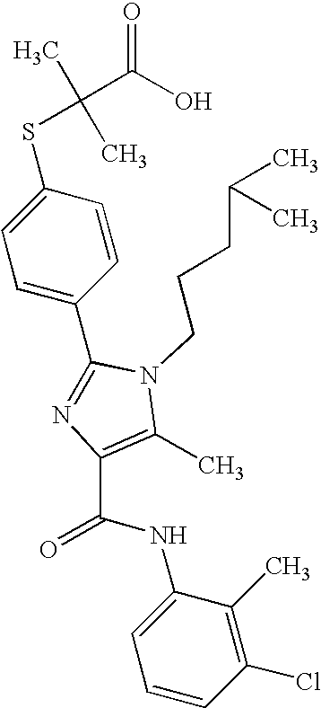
C1(C2=NC(C(NC3=CC=CC(Cl)=C3C)=O)=C(C)N2CCCC(C)C)=CC=C(SC(C)(C)C(O)=O)C=C1
